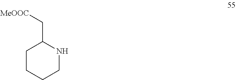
C1CCCNC1C[MeOOC]
